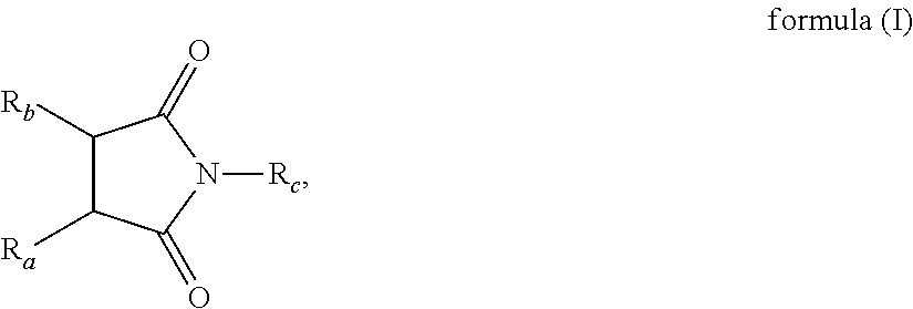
C1([Rb])C([Ra])C(=O)N([Rc])C1=O
